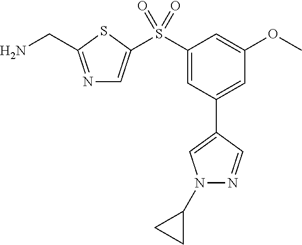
N1=C(CN)SC(S(C2=CC(C3=CN(C4CC4)N=C3)=CC(OC)=C2)(=O)=O)=C1
